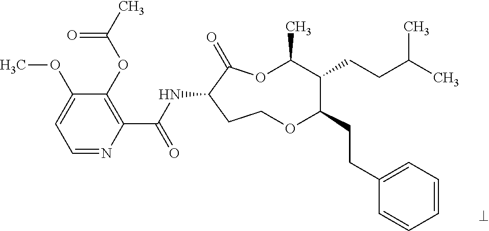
C1=NC(C(NC2C(=O)OC(C)C(CCC(C)C)C(CCC3=CC=CC=C3)OCC2)=O)=C(OC(C)=O)C(OC)=C1
